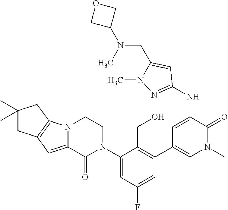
N(C1=CC(C2=C(CO)C(N3CCN4C(=CC5=C4CC(C)(C)C5)C3=O)=CC(F)=C2)=CN(C)C1=O)C1=NN(C)C(CN(C)C2COC2)=C1
